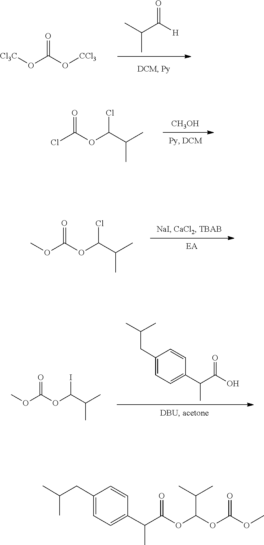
[Cl3C]OC(O[CCl3])=O.C(C([H])=O)(C)C.O(C(OC(C(C)C)Cl)=O)C.ClC(OC(C(C)C)Cl)=O.[CH3OH].C1(C(C(O)=O)C)=CC=C(CC(C)C)C=C1.O(C(OC(I)C(C)C)=O)C.C1=CC(CC(C)C)=CC=C1C(C)C(=O)OC(C(C)C)OC(=O)OC
